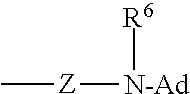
C[Z][N-Ad][R6]
